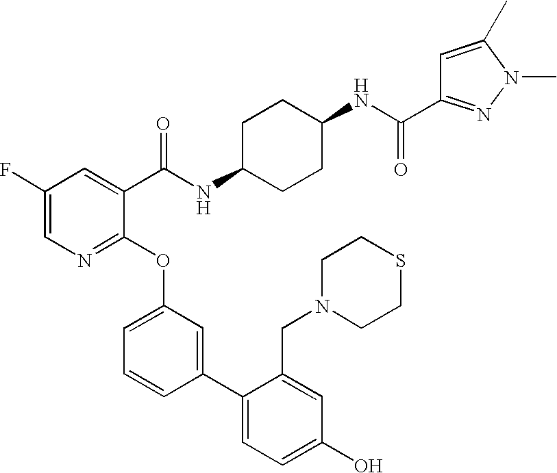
C1(F)=CN=C(OC2=CC=CC(C3=CC=C(O)C=C3CN3CCSCC3)=C2)C(C(NC2CCC(NC(=O)C3=NN(C)C(C)=C3)CC2)=O)=C1
